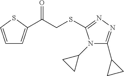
C1=CSC(C(CSC2=NN=C(C3CC3)N2C2CC2)=O)=C1
